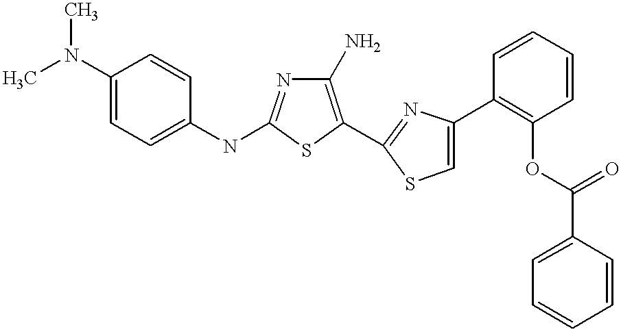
C1(N)=C(C2=NC(C3=C(OC(C4=CC=CC=C4)=O)C=CC=C3)=CS2)SC(NC2=CC=C(N(C)C)C=C2)=N1
